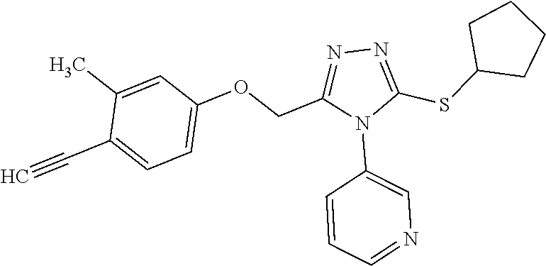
C1=C(C)C(C#C)=CC=C1OCC1=NN=C(SC2CCCC2)N1C1=CN=CC=C1
